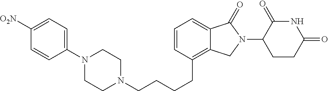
C(CCCC1=C2C(=CC=C1)C(=O)N(C1C(=O)NC(=O)CC1)C2)N1CCN(C2=CC=C([O2N])C=C2)CC1
